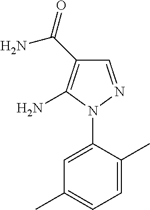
C1=NN(C2=CC(C)=CC=C2C)C(N)=C1C(=O)N
